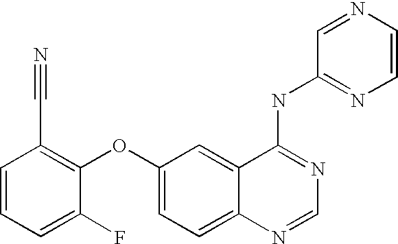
C1=CC=C(F)C(OC2=CC=C3C(=C2)C(NC2=NC=CN=C2)=NC=N3)=C1C#N
